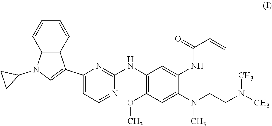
C12=C(C=CC=C1)C(C1=CC=NC(NC3=C(OC)C=C(N(CCN(C)C)C)C(NC(C=C)=O)=C3)=N1)=CN2C1CC1
